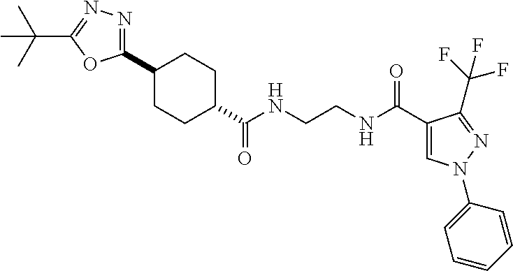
C1CC(C(NCCNC(C2=CN(C3=CC=CC=C3)N=C2C(F)(F)F)=O)=O)CCC1C1=NN=C(C(C)(C)C)O1
